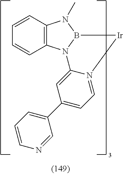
C12=C(N3B(N1C)[Ir]N1=CC=C(C4=CC=CN=C4)C=C31)C=CC=C2
